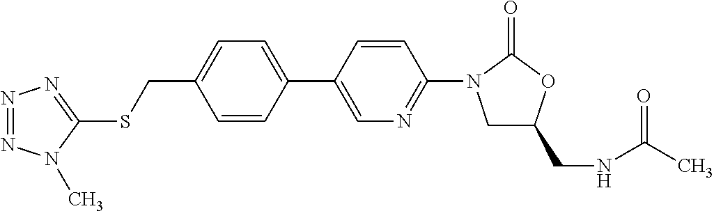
C1(CSC2=NN=NN2C)=CC=C(C2=CN=C(N3CC(CNC(C)=O)OC3=O)C=C2)C=C1
